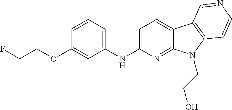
N(C1=CC=C2C(=N1)N(CCO)C1=C2C=NC=C1)C1=CC=CC(OCCF)=C1
